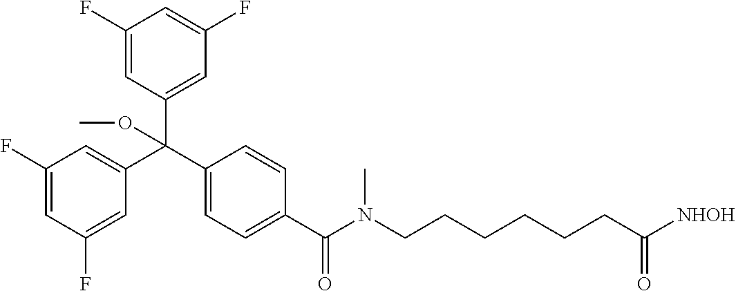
C1(C(C2=CC(F)=CC(F)=C2)(C2=CC(F)=CC(F)=C2)OC)=CC=C(C(=O)N(CCCCCCC([NHOH])=O)C)C=C1
